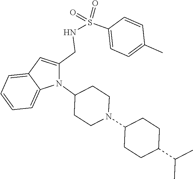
N1(C2CCN(C3CCC(C(C)C)CC3)CC2)C(CNS(C2=CC=C(C)C=C2)(=O)=O)=CC2=CC=CC=C12
